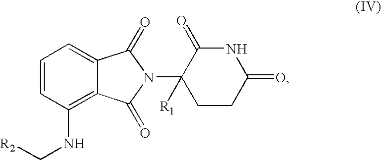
C1=CC(NC[R2])=C2C(=C1)C(=O)N(C1([R1])CCC(=O)NC1=O)C2=O
